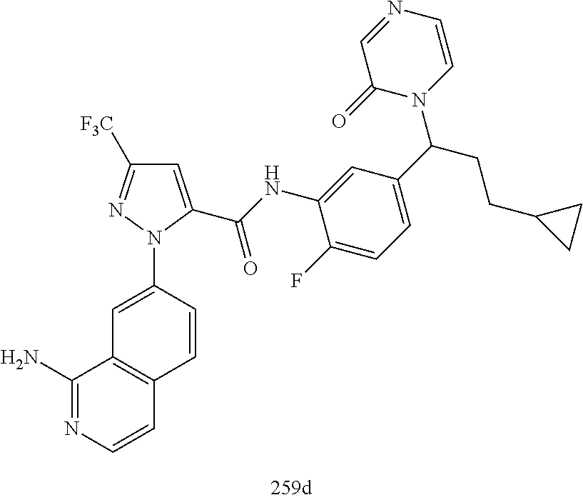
C1=C(C(NC2=CC(C(CCC3CC3)N3C=CN=CC3=O)=CC=C2F)=O)N(C2=CC3=C(C=C2)C=CN=C3N)N=C1[F3C]
